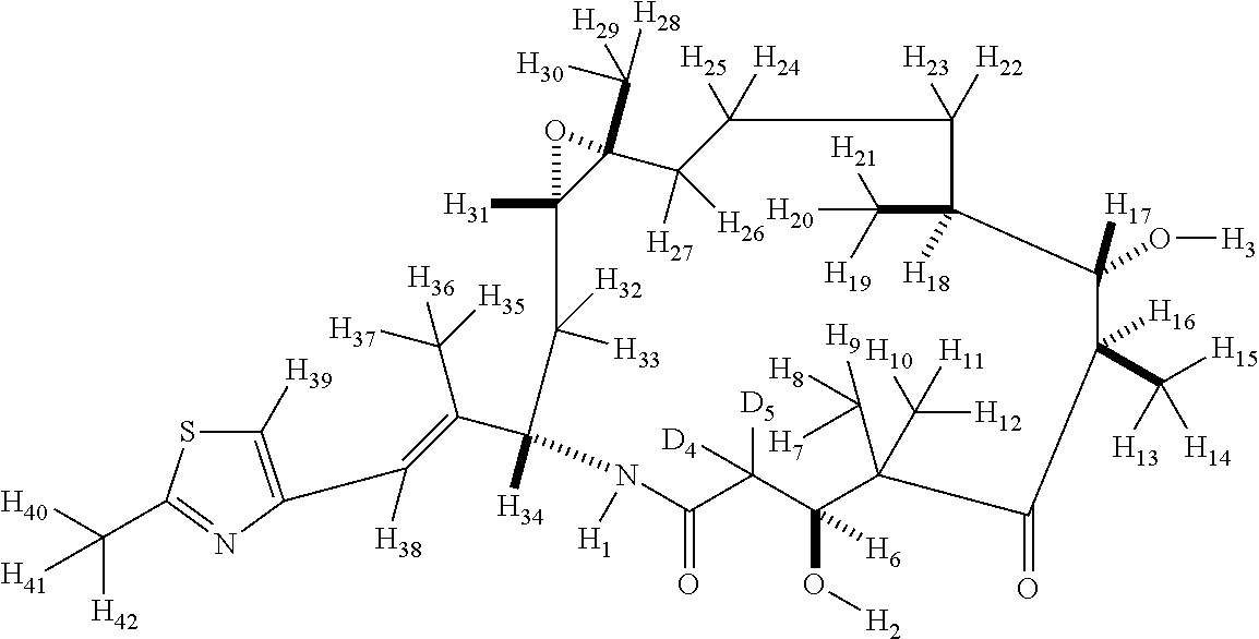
C1([H39])=C(C([H38])=C(C2([H34])C([H33])([H32])C3([H31])C(C([H29])([H28])[H30])(C([H27])([H26])C([H24])([H25])C([H23])([H22])C(C([H19])([H21])[H20])([H18])C([H17])(O[H3])C(C([H15])([H13])[H14])([H16])C(=O)C(C([H8])([H7])[H9])(C([H10])([H12])[H11])C(O[H2])([H6])C([D5])([D4])C(=O)N2[H1])O3)C([H35])([H37])[H36])N=C(C([H40])([H42])[H41])S1
